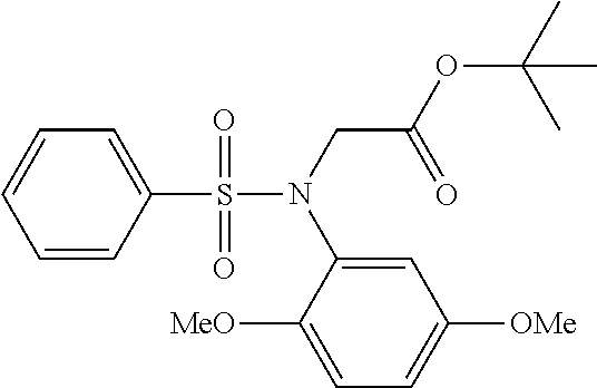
C1=CC(S(N(CC(OC(C)(C)C)=O)C2=CC([OMe])=CC=C2[MeO])(=O)=O)=CC=C1
